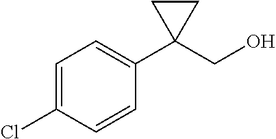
C1=C(Cl)C=CC(C2(CO)CC2)=C1
